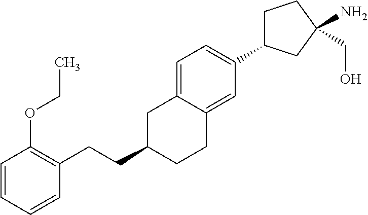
C1C(C2=CC=C3C(=C2)CCC(CCC2=C(OCC)C=CC=C2)C3)CC(N)(CO)C1
